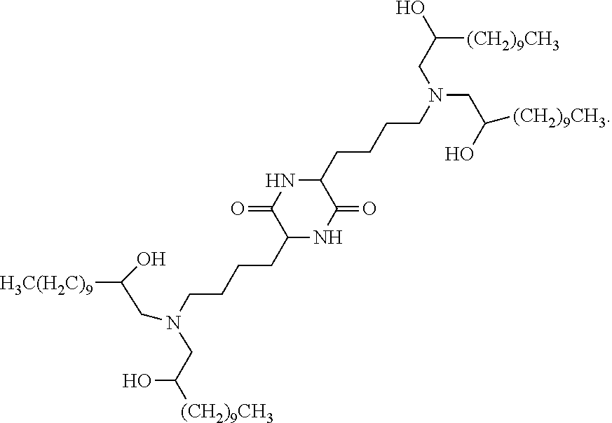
C1(CCCCN(CC([(CH2)9CH3])O)CC([H3C(H2C)9])O)NC(=O)C(CCCCN(CC([(CH2)9CH3])O)CC(O)[(CH2)9CH3])NC1=O
